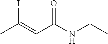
CC(=CC(NCC)=O)I
